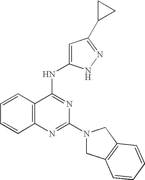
C12=C(N=C(N3CC4=C(C3)C=CC=C4)N=C1NC1=CC(C3CC3)=NN1)C=CC=C2
